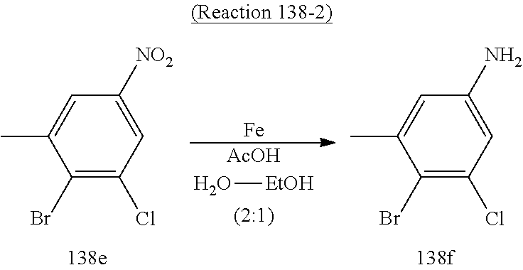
C1(Br)=C(Cl)C=C([NO2])C=C1C.O[EtOH].[AcOH].[Fe].C1(Br)=C(Cl)C=C(N)C=C1C
